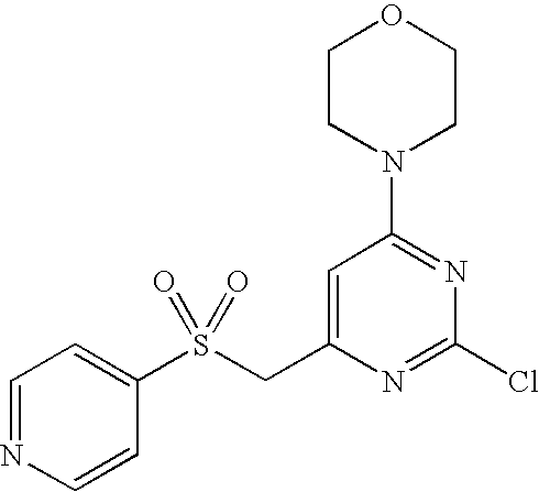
C1=C(CS(C2=CC=NC=C2)(=O)=O)N=C(Cl)N=C1N1CCOCC1
